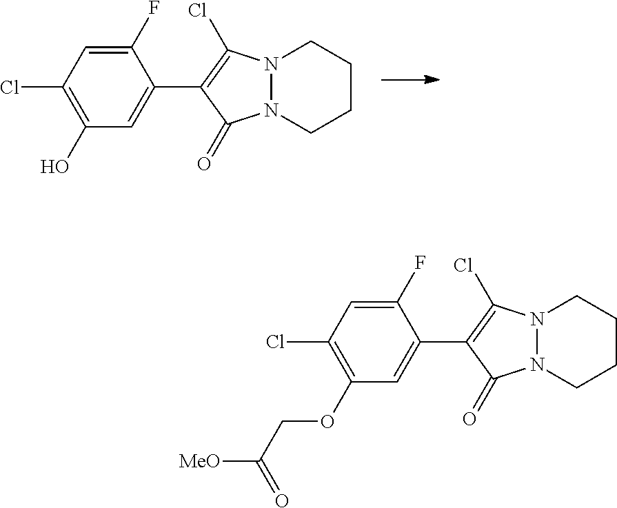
C1(O)=C(Cl)C=C(F)C(C2=C(Cl)N3N(C2=O)CCCC3)=C1.C1(OCC([MeO])=O)=C(Cl)C=C(F)C(C2=C(Cl)N3N(C2=O)CCCC3)=C1
